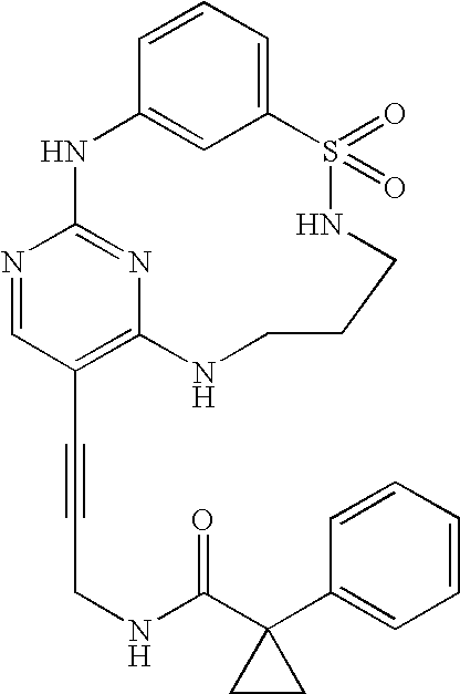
C1=CC=C2C=C1NC1=NC(=C(C#CCNC(C3(C4=CC=CC=C4)CC3)=O)C=N1)NCCCNS2(=O)=O
